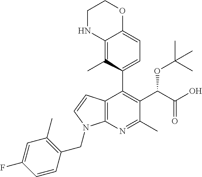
C12=C(N=C(C)C(C(C(O)=O)OC(C)(C)C)=C1C1=CC=C3C(=C1C)NCCO3)N(CC1=C(C)C=C(F)C=C1)C=C2
